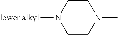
C1CN(C)CCN1[lower alkyl]
